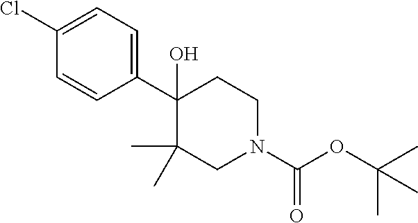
C1(C2(O)C(C)(C)CN(C(OC(C)(C)C)=O)CC2)=CC=C(Cl)C=C1
